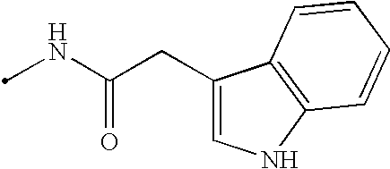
CNC(CC1=CNC2=C1C=CC=C2)=O
